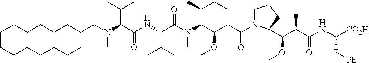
N(C(C(=O)NC(C(C)C)C(=O)N(C)C(C(CC)C)C(CC(=O)N1CCCC1C(OC)C(C)C(=O)NC([CO2H])C[Ph])OC)C(C)C)(CCCCCCCCCCCCCCC)C
